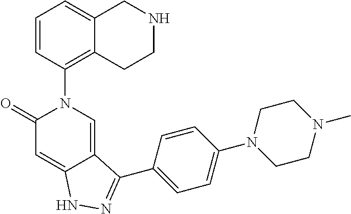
C1=CC(N2C=C3C(=CC2=O)NN=C3C2=CC=C(N3CCN(C)CC3)C=C2)=C2C(=C1)CNCC2
